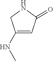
C1(NC)=CC(=O)NC1
